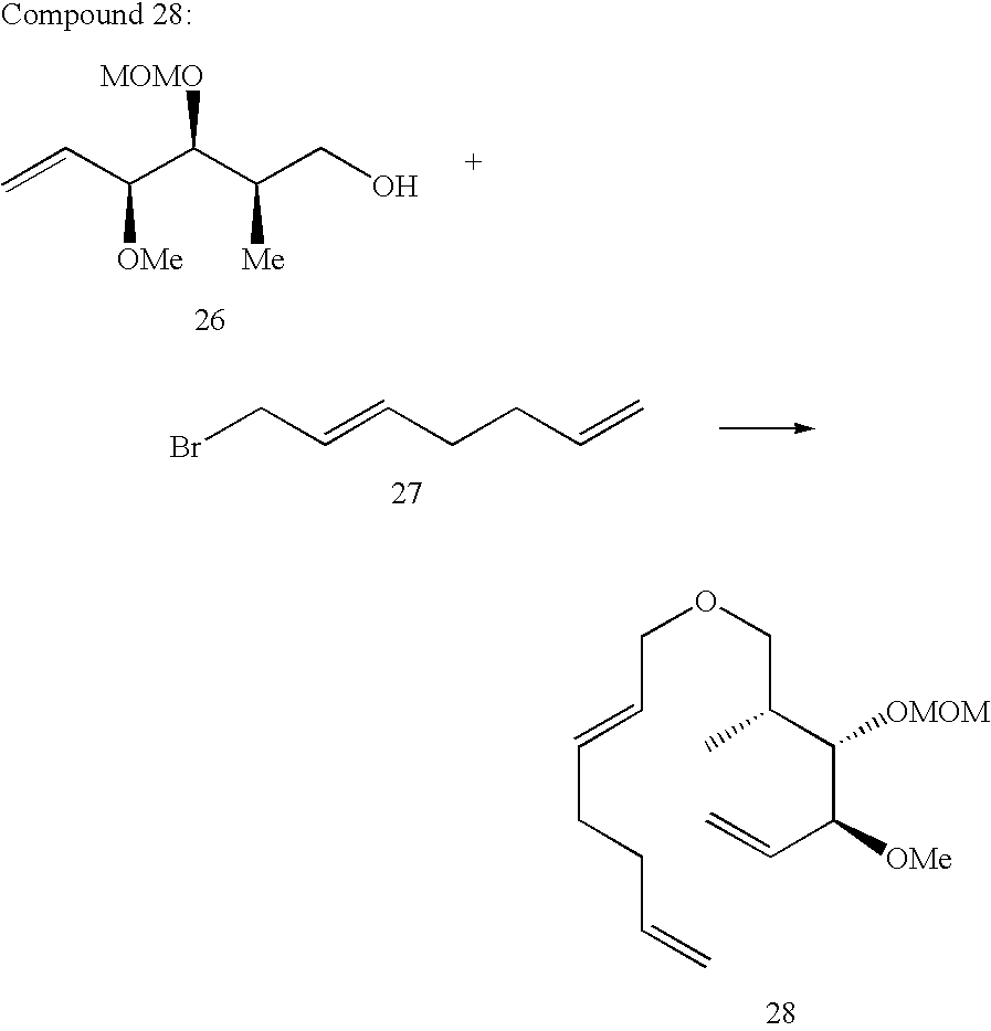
C=CC(C(C(CO)[Me])[MOMO])[OMe].BrCC=CCCC=C.C(C=CCCC=C)OCC(C)C(C(C=C)[OMe])[OMOM]
